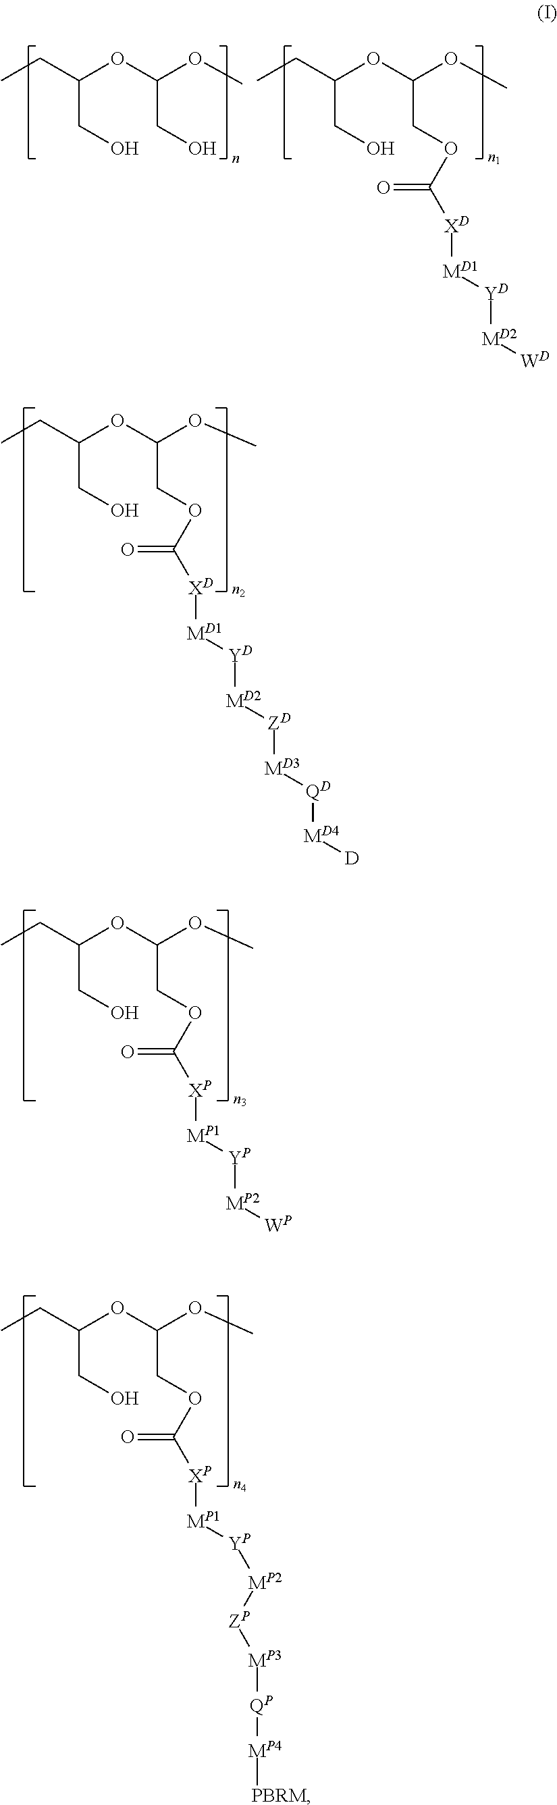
CCC(OC(OC)CO)CO.CCC(OC(OC)COC(=O)[XD][MD1][YD][MD2][WD])CO.CCC(OC(OC)COC(=O)[XD][MD1][YD][MD2][ZD][MD3][QD][MD4][D])CO.CCC(OC(OC)COC(=O)[XP][MP1][YP][MP2][WP])CO.CCC(OC(OC)COC(=O)[XP][MP1][YP][MP2][ZP][MP3][QP][MP4][PBRM])CO
